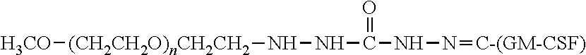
[H3CO][(CH2CH2O)nCH2CH2]NNC(=O)NN=[C-(GM-CSF)]
